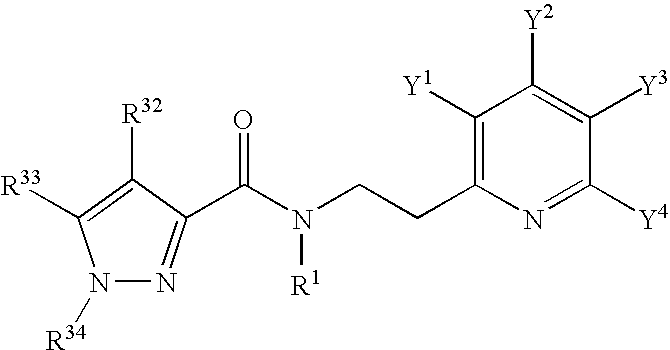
N1([R34])N=C(C(N(CCC2=C([Y1])C([Y2])=C([Y3])C([Y4])=N2)[R1])=O)C([R32])=C1[R33]
